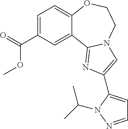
C1=C(C(OC)=O)C=C2C(=C1)OCCN1C2=NC(C2=CC=NN2C(C)C)=C1
